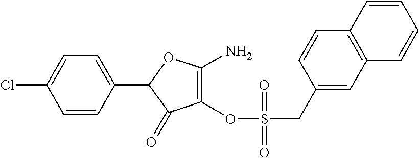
C1(C2=CC=C(Cl)C=C2)C(=O)C(OS(CC2=CC3=C(C=C2)C=CC=C3)(=O)=O)=C(N)O1
